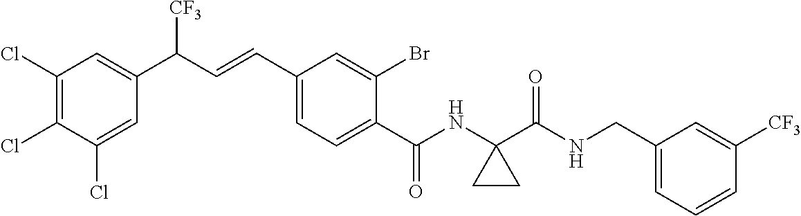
C1(Cl)=C(Cl)C(Cl)=CC(C(C=CC2=CC=C(C(NC3(C(NCC4=CC=CC([CF3])=C4)=O)CC3)=O)C(Br)=C2)[CF3])=C1
